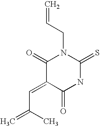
C=CCN1C(=O)C(=CC(=C)C)C(=O)NC1=S
